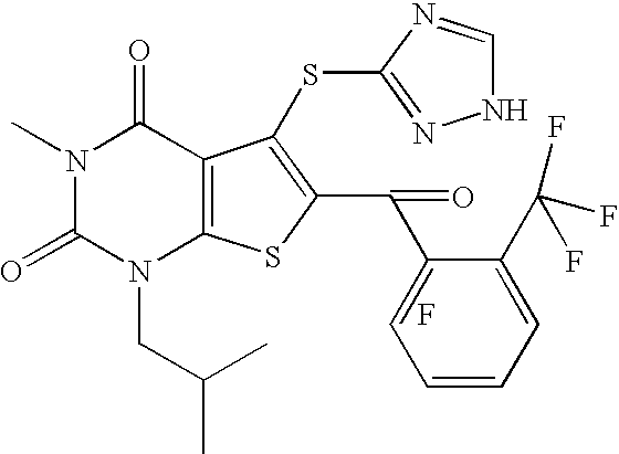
N1(C)C(=O)N(CC(C)C)C2=C(C1=O)C(SC1=NNC=N1)=C(C(C1=CC=CC=C1C(F)(F)F)=O)S2.F
